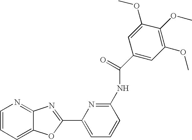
C1=CC=C2C(=N1)N=C(C1=CC=CC(NC(=O)C3=CC(OC)=C(OC)C(OC)=C3)=N1)O2
